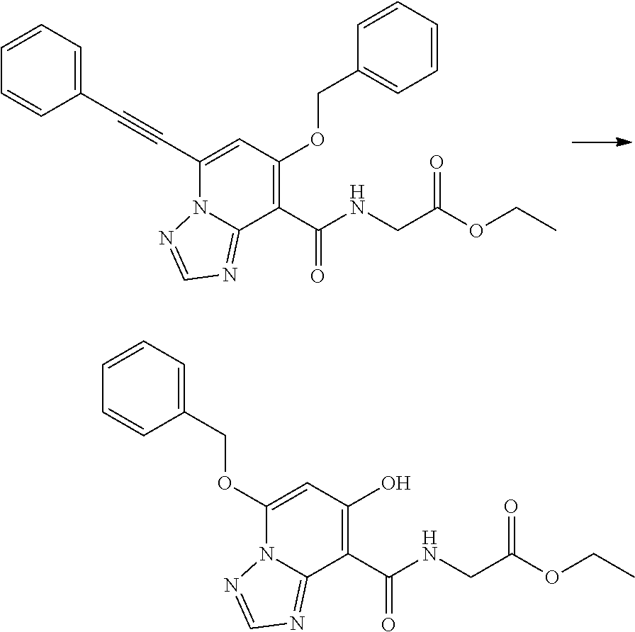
N12C(C#CC3=CC=CC=C3)=CC(OCC3=CC=CC=C3)=C(C(NCC(OCC)=O)=O)C1=NC=N2.N12C(=NC=N1)C(C(=O)NCC(OCC)=O)=C(O)C=C2OCC1=CC=CC=C1
